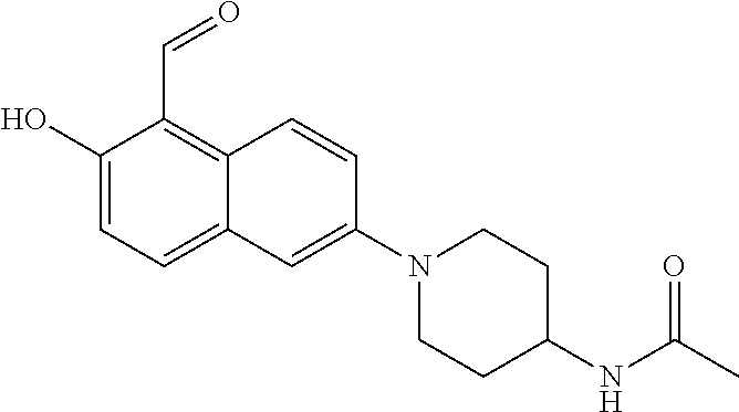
C1(O)=CC=C2C(=C1C=O)C=CC(N1CCC(NC(C)=O)CC1)=C2
